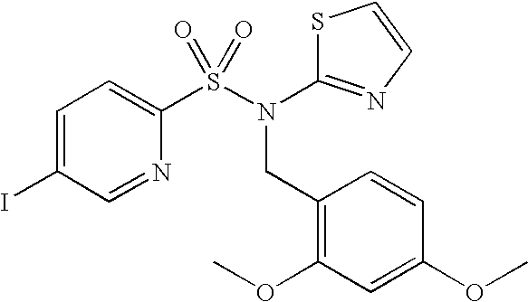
S1C(N(S(C2=CC=C(I)C=N2)(=O)=O)CC2=C(OC)C=C(OC)C=C2)=NC=C1
